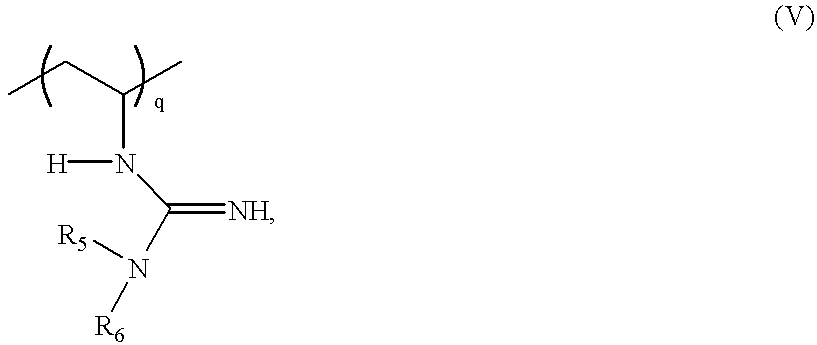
CCC(C)N(C(N([R6])[R5])=[NH])[H]
